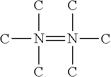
CN(C)(C)=N(C)(C)C
